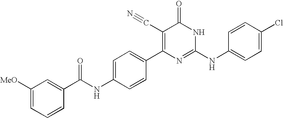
C1=CC(C2=C(C#N)C(=O)NC(NC3=CC=C(Cl)C=C3)=N2)=CC=C1NC(=O)C1=CC([MeO])=CC=C1
